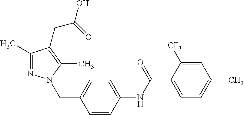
C1(C)=NN(CC2=CC=C(NC(C3=CC=C(C)C=C3[CF3])=O)C=C2)C(C)=C1CC(=O)O
